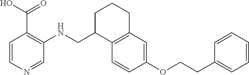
C1=CN=CC(NCC2C3=C(CCC2)C=C(OCCC2=CC=CC=C2)C=C3)=C1C(O)=O
